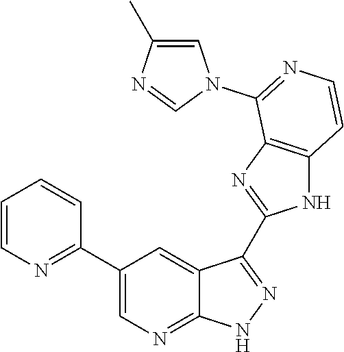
C1=CN=C(C2=CN=C3C(=C2)C(C2=NC4=C(N2)C=CN=C4N2C=C(C)N=C2)=N[N H]3)C=C1
